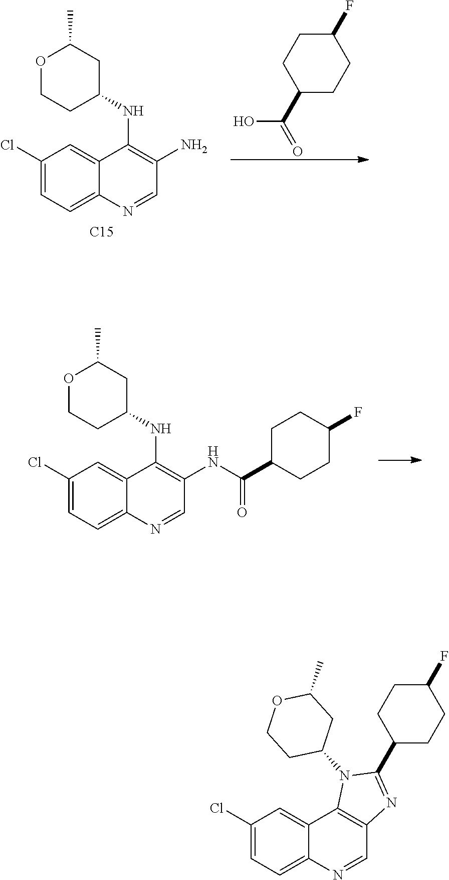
C1(Cl)=CC=C2C(=C1)C(NC1CC(C)OCC1)=C(N)C=N2.[C15].C1(C(=O)O)CCC(F)CC1.C1(Cl)=CC=C2C(=C1)C(NC1CC(C)OCC1)=C(NC(C1CCC(F)CC1)=O)C=N2.C1(Cl)=CC=C2C(=C1)C1=C(C=N2)N=C(C2CCC(F)CC2)N1C1CC(C)OCC1
